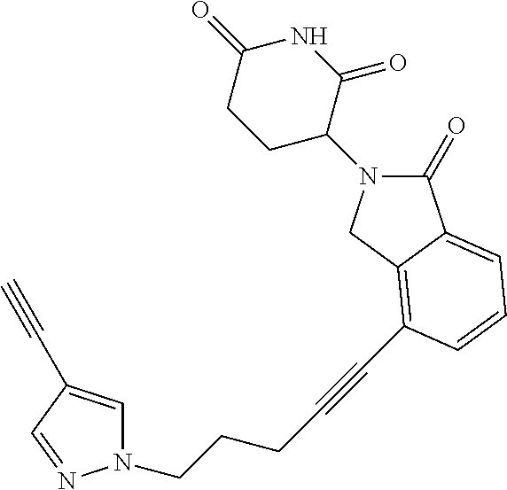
C1(=O)C2=CC=CC(C#CCCCN3C=C(C#C)C=N3)=C2CN1C1CCC(=O)NC1=O
